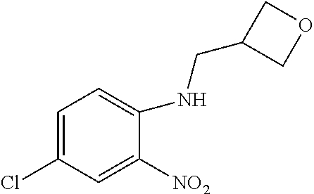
C1=C(Cl)C=C([NO2])C(NCC2COC2)=C1
